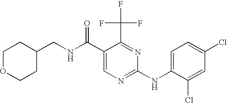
N(C(C1=CN=C(NC2=CC=C(Cl)C=C2Cl)N=C1C(F)(F)F)=O)CC1CCOCC1
